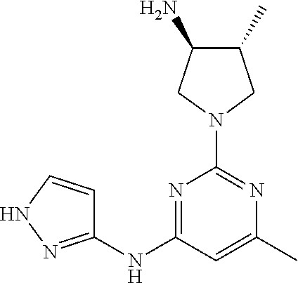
N1=C(NC2=NNC=C2)C=C(C)N=C1N1CC(C)C(N)C1
